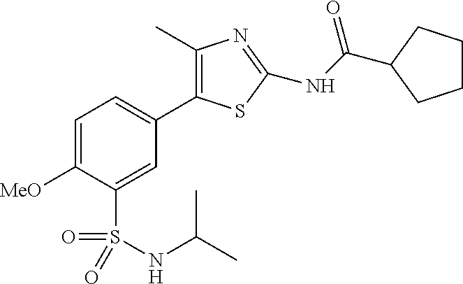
C1=C([MeO])C(S(NC(C)C)(=O)=O)=CC(C2=C(C)N=C(NC(=O)C3CCCC3)S2)=C1
